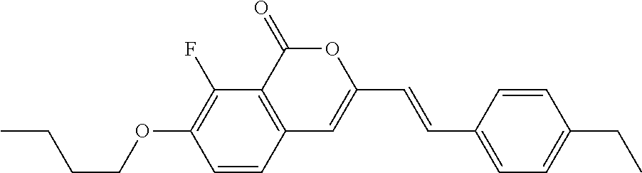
C1=CC2=C(C(F)=C1OCCCC)C(=O)OC(C=CC1=CC=C(CC)C=C1)=C2
